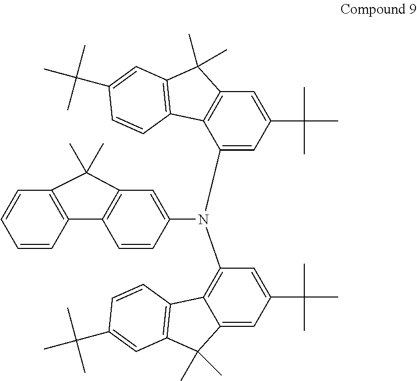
C1=CC2=C(C=C1)C(C)(C)C1=C2C=CC(N(C2=C3C(=CC(C(C)(C)C)=C2)C(C)(C)C2=C3C=CC(C(C)(C)C)=C2)C2=CC(C(C)(C)C)=CC3=C2C2=C(C3(C)C)C=C(C(C)(C)C)C=C2)=C1
